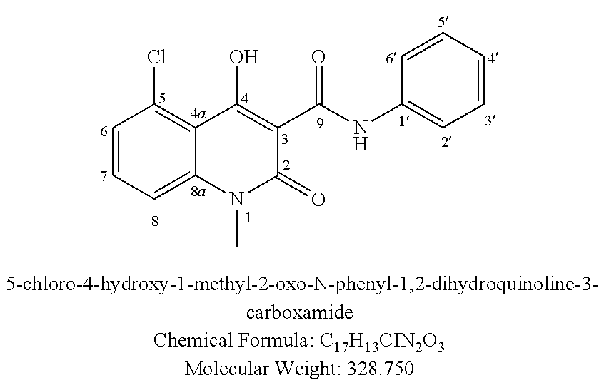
C1=CC=C2C(=C1Cl)C(O)=C(C(NC1=CC=CC=C1)=O)C(=O)N2C
